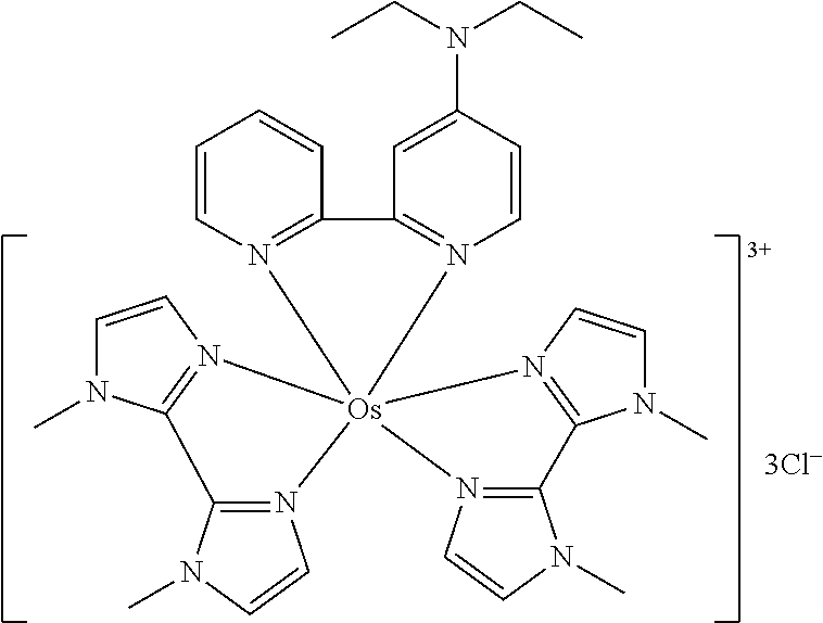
C1=CN2=C(C=C1)C1=N(C=CC(N(CC)CC)=C1)[Os]213(N2=C(N(C)C=C2)C2=N1C=CN2C)N1=C(N(C)C=C1)C1=N3C=CN1C
